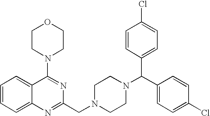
C1=CC=C2C(=C1)N=C(CN1CCN(C(C3=CC=C(Cl)C=C3)C3=CC=C(Cl)C=C3)CC1)N=C2N1CCOCC1
